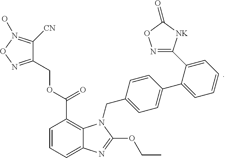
C1=CC=C2C(=C1C(OCC1=NON(O)=C1[CN])=O)N(CC1=CC=C(C3=CC=CC=C3C3=NOC(=O)[NK]3)C=C1)C(OCC)=N2
